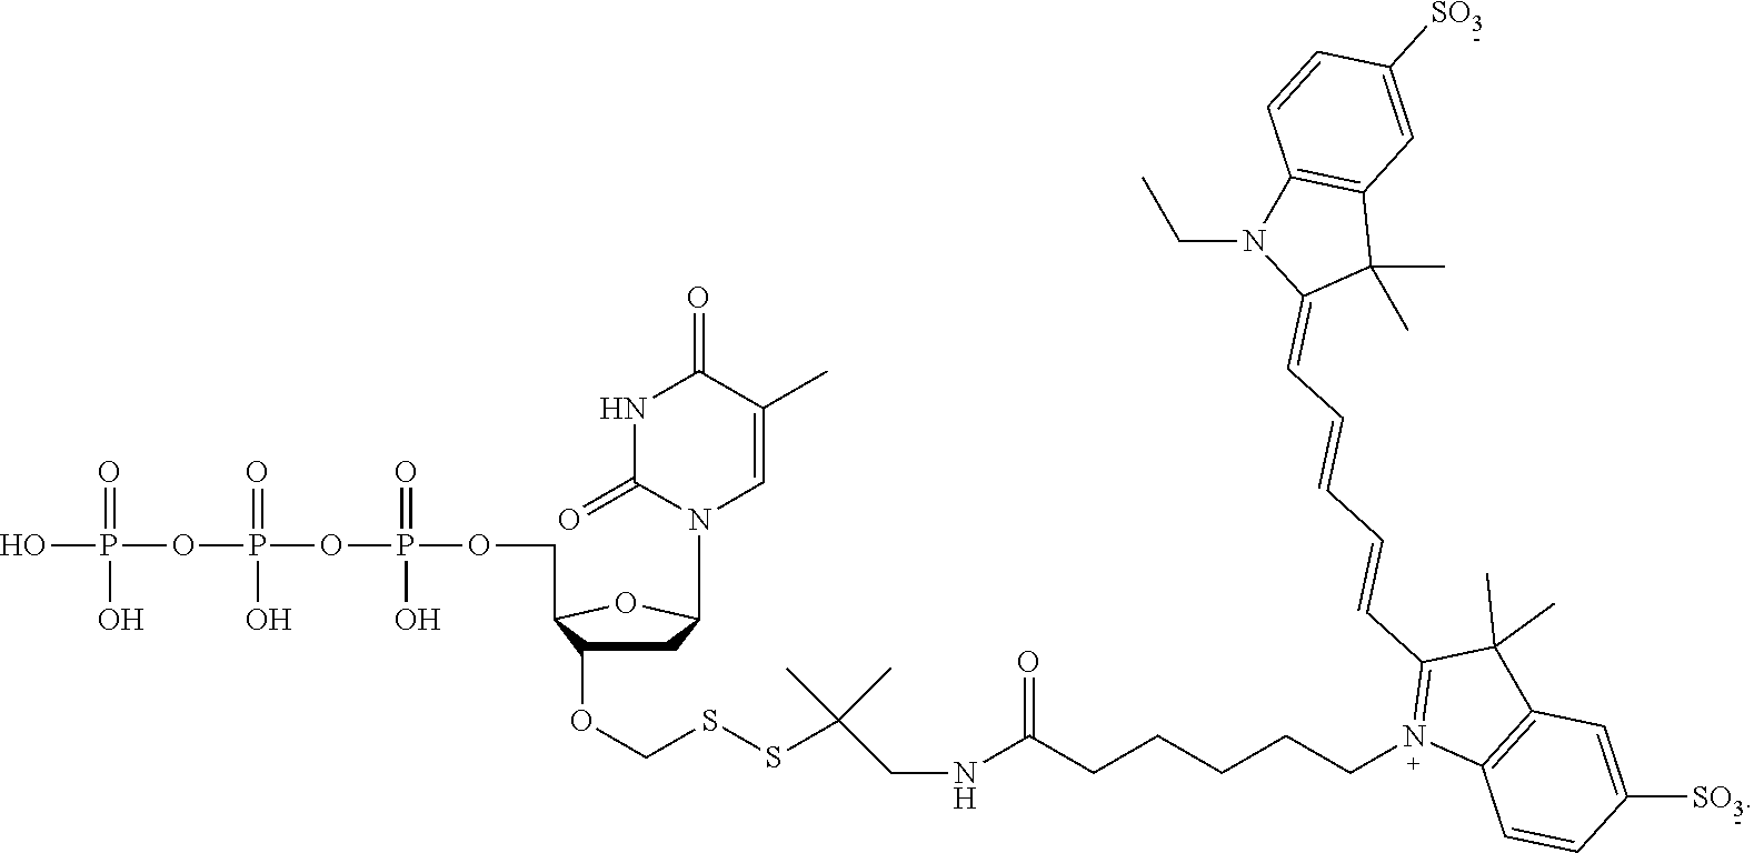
OP(OP(OP(=O)(O)OCC1C(OCSSC(CNC(CCCCCN2=C(C=CC=CC=C3C(C)(C)C4=C(N3CC)C=CC([SO3])=C4)C(C)(C)C3=C2C=CC([SO3])=C3)=O)(C)C)CC(N2C=C(C)C(=O)NC2=O)O1)(=O)O)(=O)O
